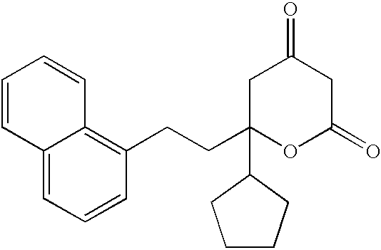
C1=C2C(=C(CCC3(C4CCCC4)OC(=O)CC(=O)C3)C=C1)C=CC=C2
